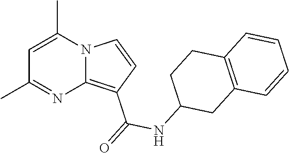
C1=C(C)N2C(=C(C(=O)NC3CC4=C(CC3)C=CC=C4)C=C2)N=C1C
